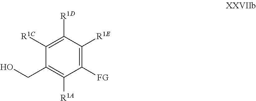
C1([FG])=C([R1E])C([R1D])=C([R1C])C(CO)=C1[R1A]
